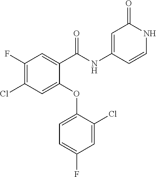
C1(NC(C2=CC(F)=C(Cl)C=C2OC2=CC=C(F)C=C2Cl)=O)=CC(=O)NC=C1
